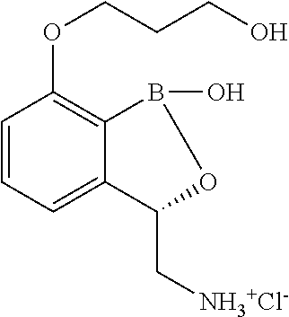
C1=CC=C2C(=C1OCCCO)B(O)OC2C[NH3+Cl-]
